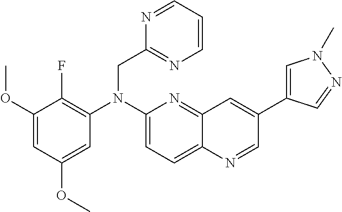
C1(OC)=CC(OC)=CC(N(C2=CC=C3C(=N2)C=C(C2=CN(C)N=C2)C=N3)CC2=NC=CC=N2)=C1F
